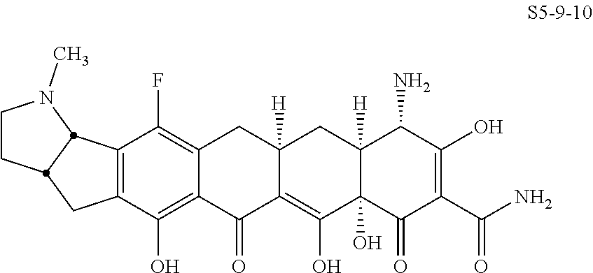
C12=C(C(O)=C3C(=C1F)CC1([H])C(=C(O)C4(O)C([H])(C1)C(N)C(O)=C(C(N)=O)C4=O)C3=O)CC1CCN(C)C21
